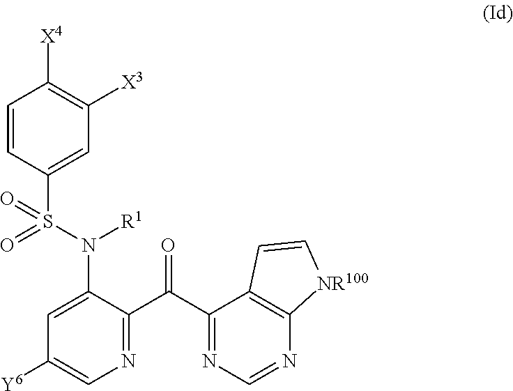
C1=C(N([R1])S(C2=CC([X3])=C([X4])C=C2)(=O)=O)C(C(C2=NC=NC3=C2C=C[NR100]3)=O)=NC=C1[Y6]
